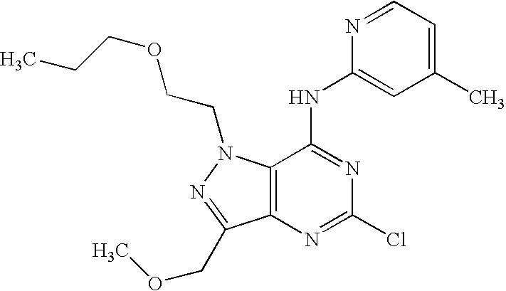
C12=C(N(CCOCCC)N=C1COC)C(NC1=CC(C)=CC=N1)=NC(Cl)=N2
